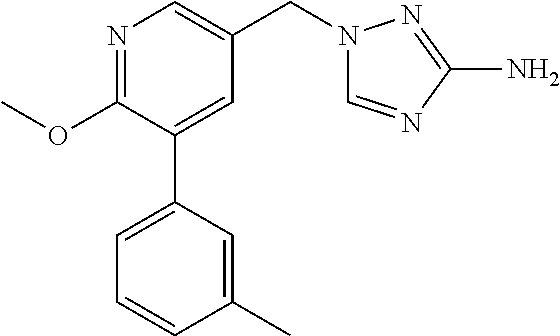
C1(OC)=NC=C(CN2C=NC(N)=N2)C=C1C1=CC=CC(C)=C1
